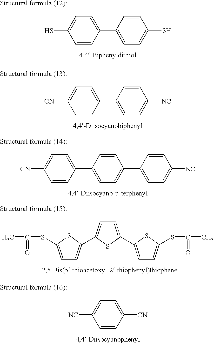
SC1=CC=C(C2=CC=C(S)C=C2)C=C1.[CN]C1=CC=C(C2=CC=C([NC])C=C2)C=C1.[CN]C1=CC=C(C2=CC=C(C3=CC=C([NC])C=C3)C=C2)C=C1.C1=C(C2=CC=C(SC(=O)C)S2)SC(C2=CC=C(SC(=O)C)S2)=C1.[NC]C1=CC=C([CN])C=C1
